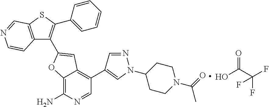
OC(=O)C(F)(F)F.C12=C(SC(C3=CC=CC=C3)=C1C1=CC3=C(C4=CN(C5CCN(C(C)=O)CC5)N=C4)C=NC(N)=C3O1)C=NC=C2
